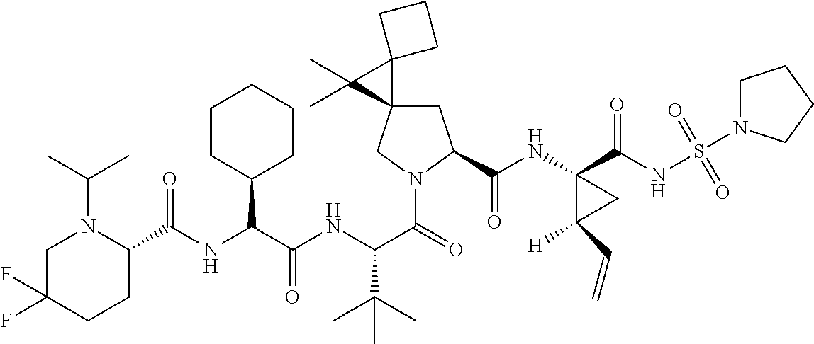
C1C2(CN(C(=O)C(NC(C(NC(=O)C3N(C(C)C)CC(F)(F)CC3)C3CCCCC3)=O)C(C)(C)C)C1C(NC1(C(NS(=O)(=O)N3CCCC3)=O)C([H])(C=C)C1)=O)C1(C2(C)C)CCC1
